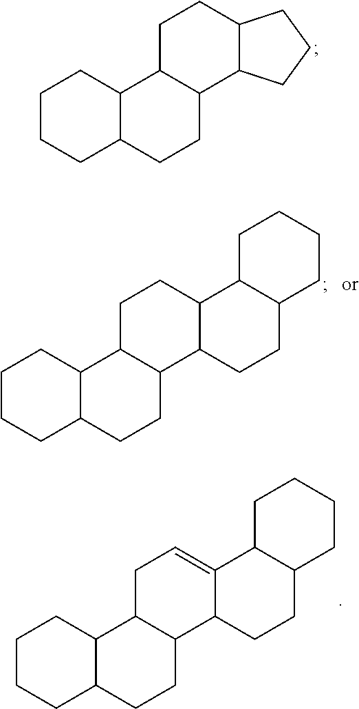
C1CCC2C(C1)C1C(CC2)C2C(CC1)CCC2.C1CCC2C(C1)C1C(CC2)C2C(CC1)C1C(CC2)CCCC1.C1CCC2C(C1)C1C(CC2)C2C(=CC1)C1C(CC2)CCCC1
